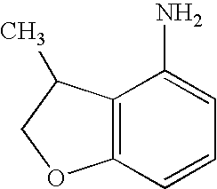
C12=C(C=CC=C1N)OCC2C
